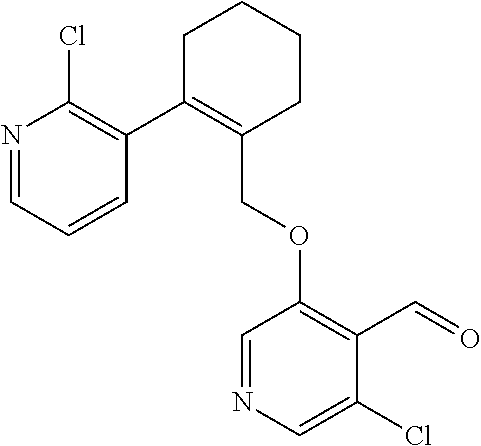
C1C(C2=C(Cl)N=CC=C2)=C(COC2=C(C=O)C(Cl)=CN=C2)CCC1
